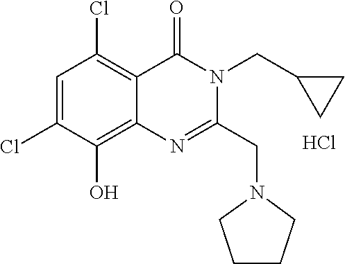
C1=C(Cl)C(O)=C2C(=C1Cl)C(=O)N(CC1CC1)C(CN1CCCC1)=N2.Cl
